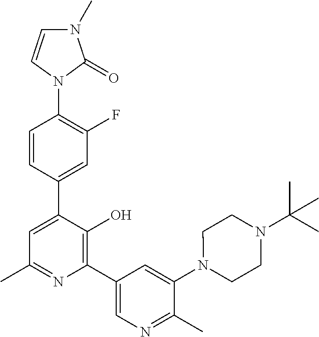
N1(C2=C(F)C=C(C3=CC(C)=NC(C4=CN=C(C)C(N5CCN(C(C)(C)C)CC5)=C4)=C3O)C=C2)C(=O)N(C)C=C1
